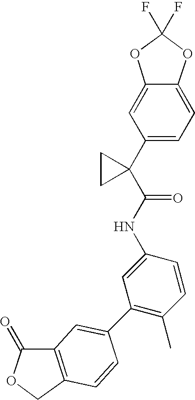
C12=CC(C3(C(NC4=CC(C5=CC6=C(COC6=O)C=C5)=C(C)C=C4)=O)CC3)=CC=C1OC(F)(F)O2
